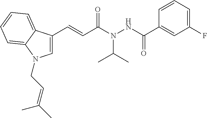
C1=C(C=CC(N(NC(C2=CC(F)=CC=C2)=O)C(C)C)=O)C2=CC=CC=C2N1CC=C(C)C
